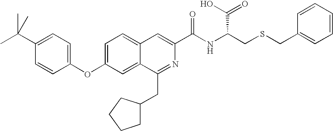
C1=C2C(=CC(OC3=CC=C(C(C)(C)C)C=C3)=C1)C(CC1CCCC1)=NC(C(NC(CSCC1=CC=CC=C1)C(O)=O)=O)=C2
